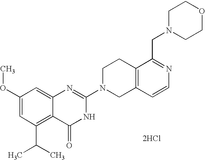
C1(OC)=CC(C(C)C)=C2C(=C1)N=C(N1CC3=C(CC1)C(CN1CCOCC1)=NC=C3)NC2=O.[2HCl]
